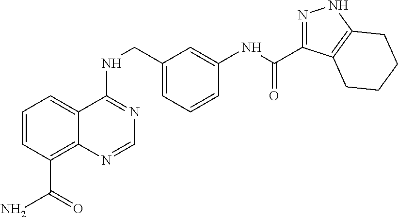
C1=CC(C(N)=O)=C2C(=C1)C(NCC1=CC=CC(NC(=O)C3=NNC4=C3CCCC4)=C1)=NC=N2
